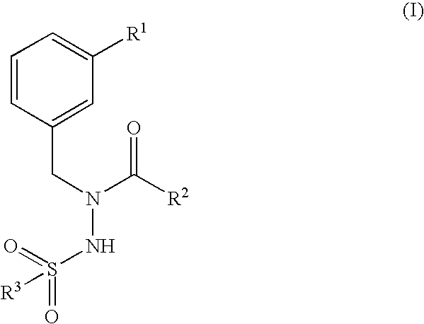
C1=CC(CN(NS(=O)(=O)[R3])C([R2])=O)=CC([R1])=C1
